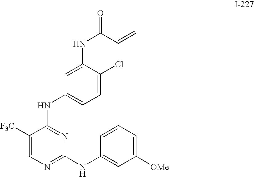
N(C1=NC(NC2=CC([OMe])=CC=C2)=NC=C1[F3C])C1=CC=C(Cl)C(NC(C=C)=O)=C1
